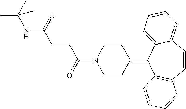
C(N1CCC(=C2C3=C(C=CC4=CC=CC=C24)C=CC=C3)CC1)(CCC(NC(C)(C)C)=O)=O
